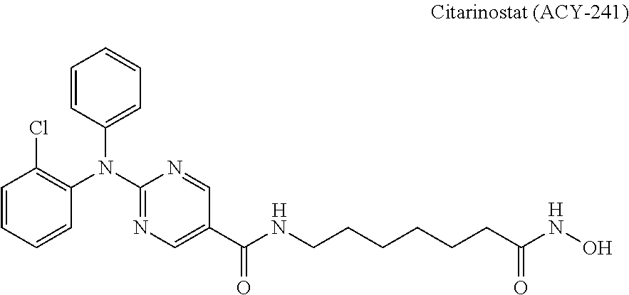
C1=CC=CC(N(C2=NC=C(C(NCCCCCCC(NO)=O)=O)C=N2)C2=CC=CC=C2)=C1Cl.[H].[H]
